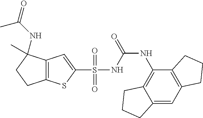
C12=C(SC(S(=O)(=O)NC(NC3=C4C(=CC5=C3CCC5)CCC4)=O)=C1)CCC2(C)NC(=O)C
